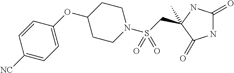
C(S(N1CCC(OC2=CC=C([NC])C=C2)CC1)(=O)=O)C1(C)NC(=O)NC1=O
